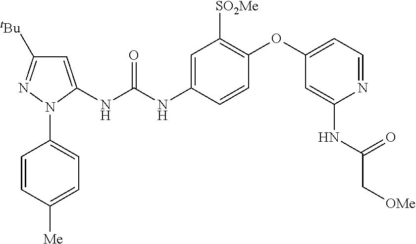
C1=C(NC(NC2=CC([SO2Me])=C(OC3=CC=NC(NC(C[OMe])=O)=C3)C=C2)=O)N(C2=CC=C([Me])C=C2)N=C1[tBu]
